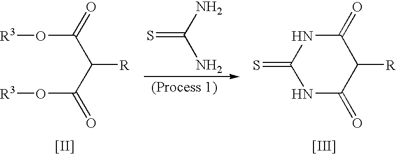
O(C(C(C(O[R3])=O)[R])=O)[R3].[[II]].NC(N)=S.N1C(=O)C([R])C(=O)NC1=S.[[III]]
